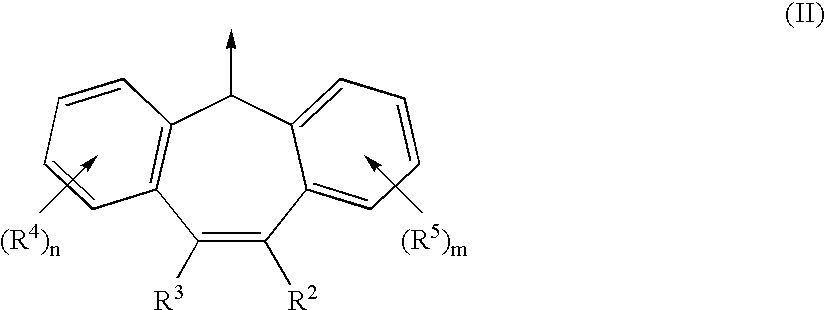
C1([R3])=C([R2])C2=CC=CC=C2C(->C)C2=C1C=CC=C2
